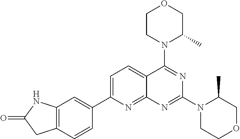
C12=C(C=CC(C3=CC=C4C(=N3)N=C(N3CCOCC3C)N=C4N3C(C)COCC3)=C1)CC(=O)N2
